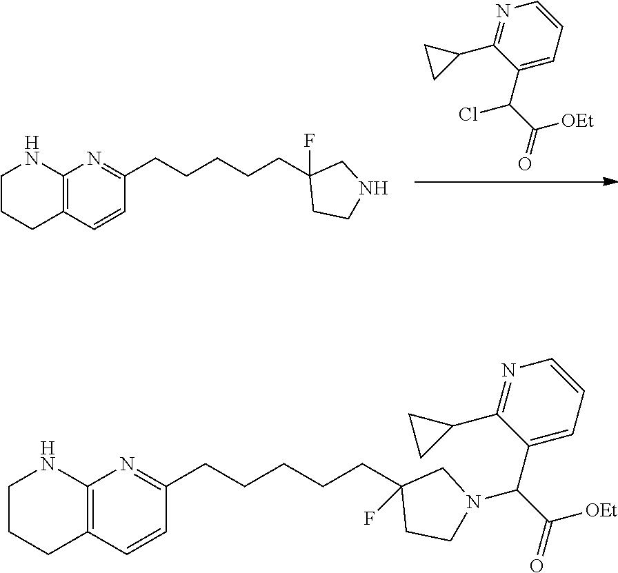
ClC(C([OEt])=O)C1=CC=CN=C1C1CC1.C12=C(C=CC(CCCCCC3(F)CCNC3)=N1)CCCN2.C12=C(C=CC(CCCCCC3(F)CCN(C(C([OEt])=O)C4=CC=CN=C4C4CC4)C3)=N1)CCCN2
